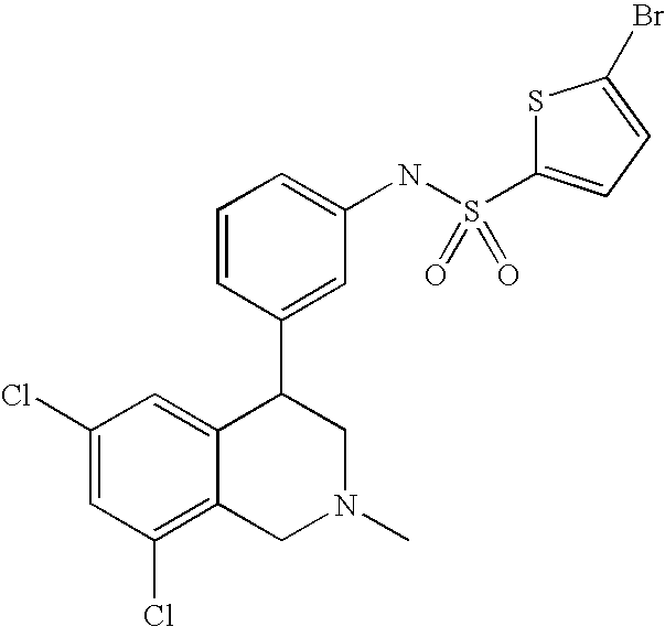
C1(Cl)=CC(Cl)=C2C(=C1)C(C1=CC(NS(C3=CC=C(Br)S3)(=O)=O)=CC=C1)CN(C)C2
